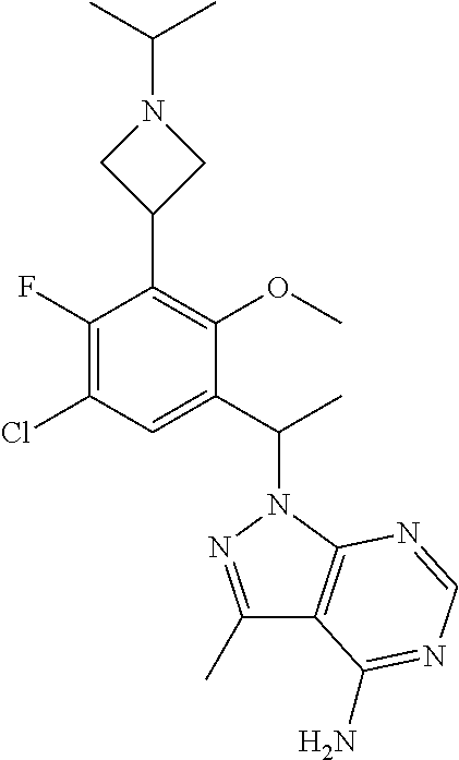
C1(C2=C(OC)C(C(N3N=C(C)C4=C3N=CN=C4N)C)=CC(Cl)=C2F)CN(C(C)C)C1
